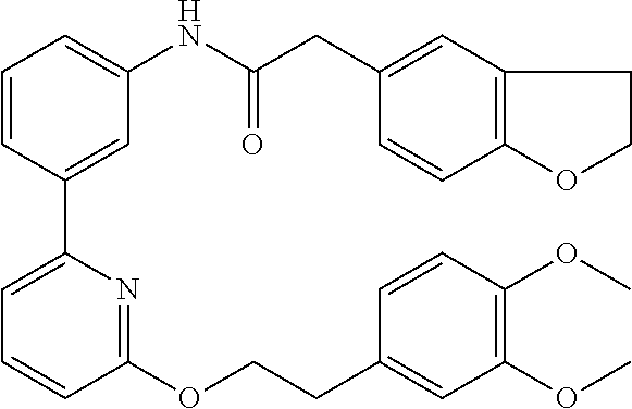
C1=CC(C2=CC=CC(OCCC3=CC(OC)=C(OC)C=C3)=N2)=CC(NC(CC2=CC3=C(C=C2)OCC3)=O)=C1
